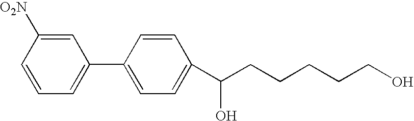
C1=C([O2N])C=CC=C1C1=CC=C(C(CCCCCO)O)C=C1
